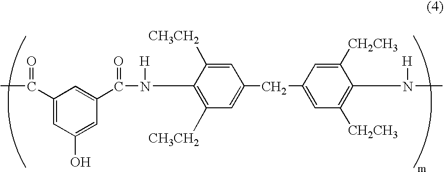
C1(C(C)=O)=CC(O)=CC(C(=O)N([H])C2=C([CH3CH2])C=C(CC3=CC([CH2CH3])=C(N([H])C)C([CH2CH3])=C3)C=C2[CH3CH2])=C1
